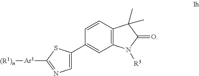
N1=C([Ar1][(R1)n])SC(C2=CC3=C(C=C2)C(C)(C)C(=O)N3[R3])=C1
